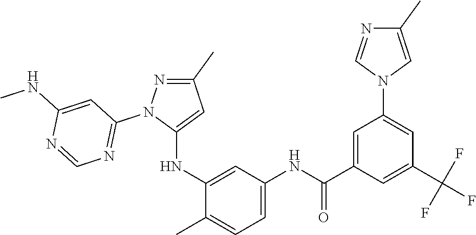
C1(C)=NN(C2=NC=NC(NC)=C2)C(NC2=CC(NC(=O)C3=CC(N4C=C(C)N=C4)=CC(C(F)(F)F)=C3)=CC=C2C)=C1
